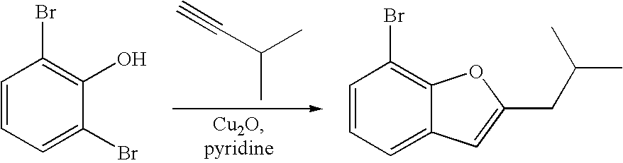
C(C(C)C)#C.C1=CC=C(Br)C(O)=C1Br.C1=CC=C2C(=C1Br)OC(CC(C)C)=C2
